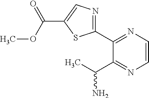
NC(C)C1=NC=CN=C1C1=NC=C(C(OC)=O)S1
